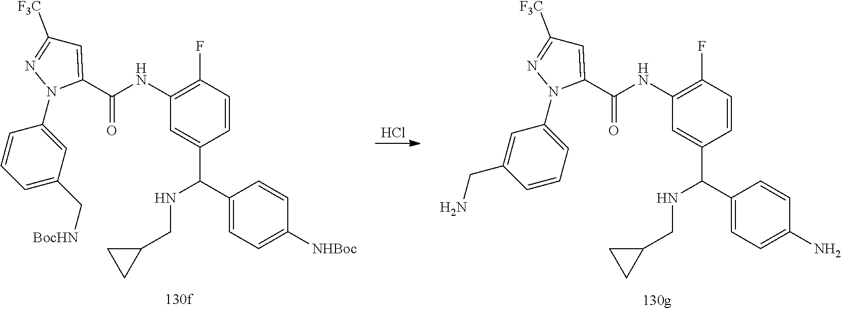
C1=CC=C(C[BocHN])C=C1N1C(C(NC2=C(F)C=CC(C(NCC3CC3)C3=CC=C([NHBoc])C=C3)=C2)=O)=CC([F3C])=N1.C1=C(CN)C=CC=C1N1C(C(NC2=C(F)C=CC(C(NCC3CC3)C3=CC=C(N)C=C3)=C2)=O)=CC([F3C])=N1.Cl
